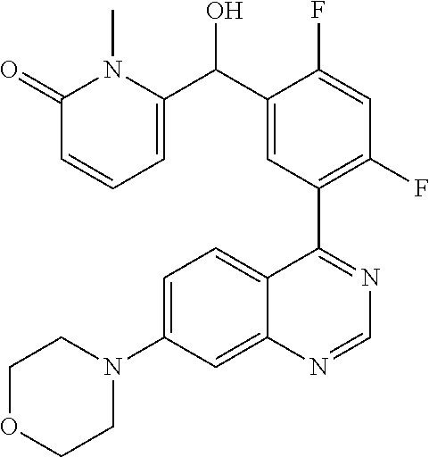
C1=C(N2CCOCC2)C=C2C(=C1)C(C1=C(F)C=C(F)C(C(O)C3=CC=CC(=O)N3C)=C1)=NC=N2
